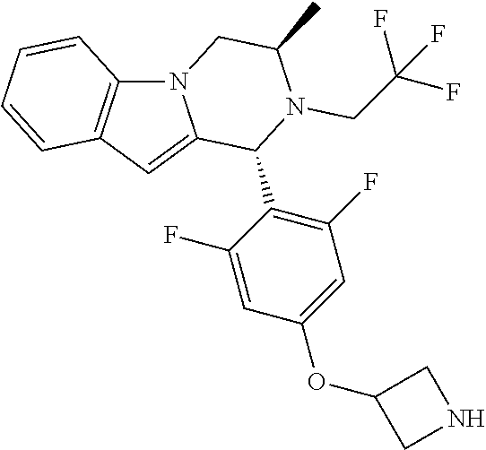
N12C3=C(C=C1C(C1=C(F)C=C(OC4CNC4)C=C1F)N(CC(F)(F)F)C(C)C2)C=CC=C3
